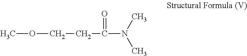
O(C)CCC(N(C)C)=O
